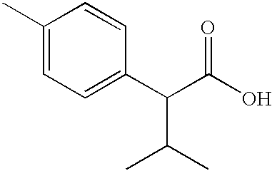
C1(C)=CC=C(C(C(O)=O)C(C)C)C=C1
